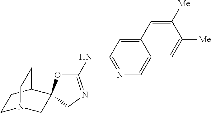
C1(NC2=NC=C3C(=C2)C=C([Me])C([Me])=C3)=NCC2(O1)CN1CCC2CC1
